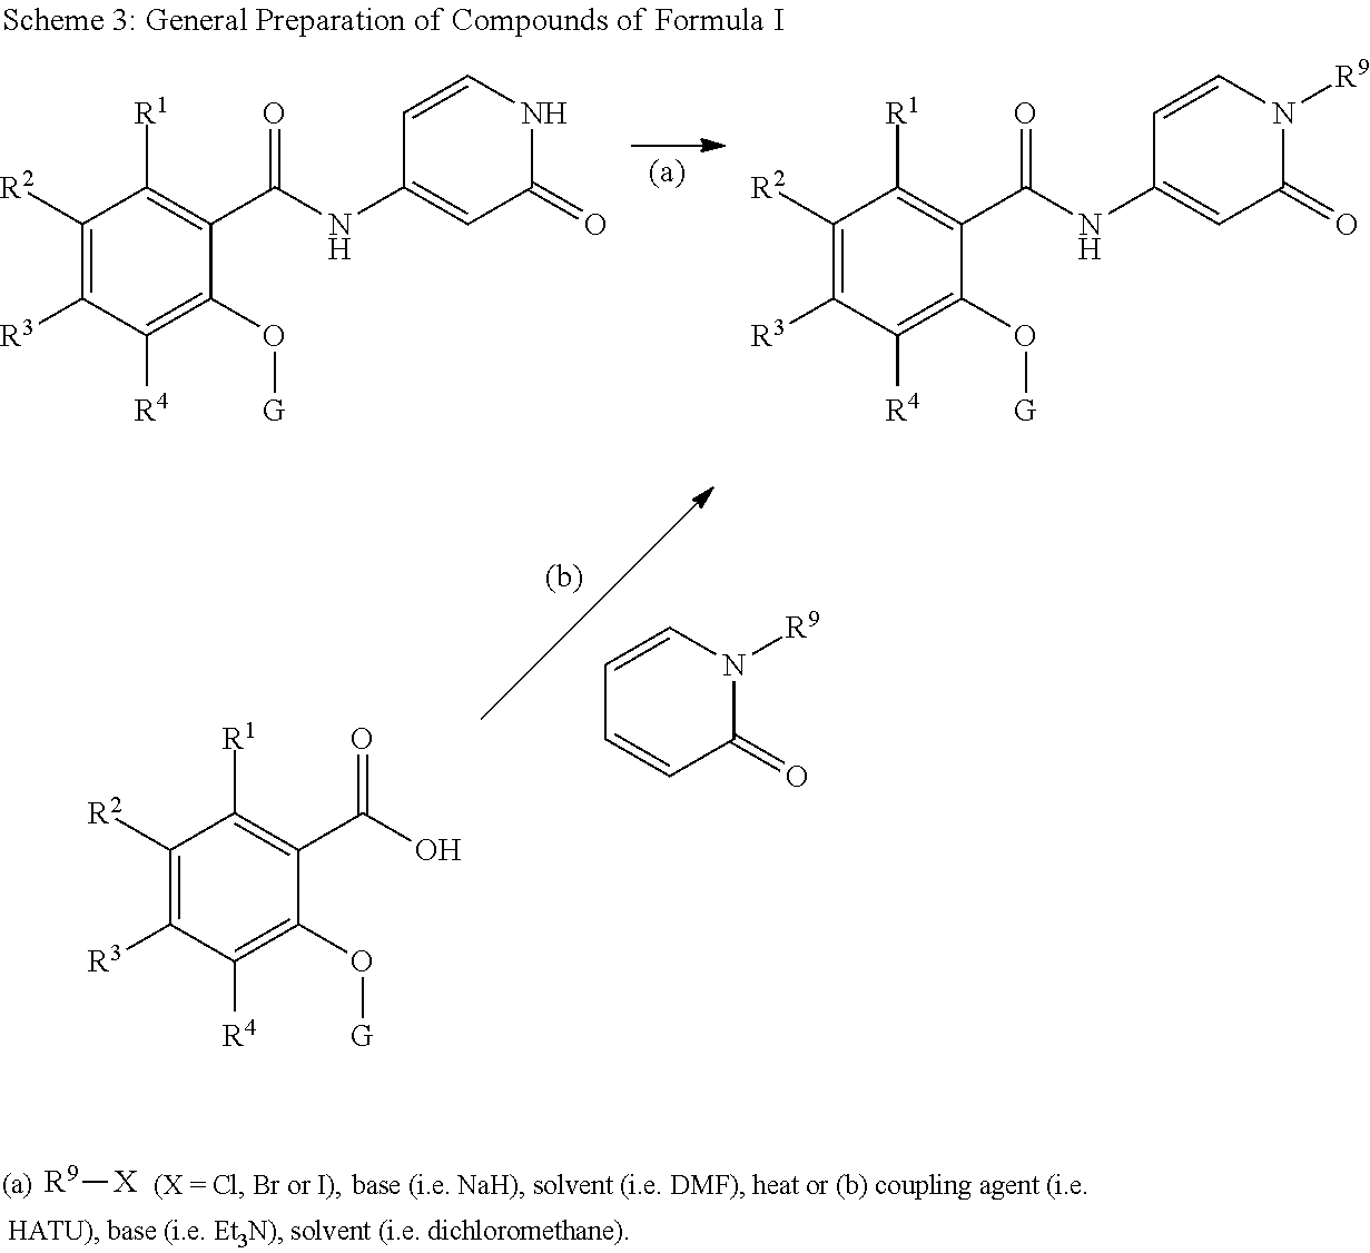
[R9][X].C1([R2])=C([R3])C([R4])=C(O[G])C(C(NC2=CC(=O)NC=C2)=O)=C1[R1].C1([R2])=C([R3])C([R4])=C(O[G])C(C(NC2=CC(=O)N([R9])C=C2)=O)=C1[R1].C1=CN([R9])C(=O)C=C1.C1([R2])=C([R3])C([R4])=C(O[G])C(C(O)=O)=C1[R1]
